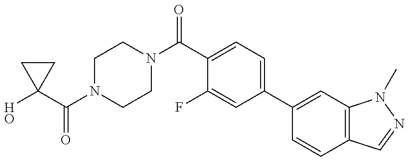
OC1(C(N2CCN(C(C3=CC=C(C4=CC5=C(C=C4)C=NN5C)C=C3F)=O)CC2)=O)CC1
